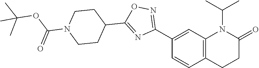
C1(C2=NOC(C3CCN(C(=O)OC(C)(C)C)CC3)=N2)=CC2=C(C=C1)CCC(=O)N2C(C)C
